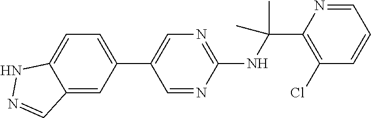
C1(C2=CN=C(NC(C3=C(Cl)C=CC=N3)(C)C)N=C2)=CC=C2C(=C1)C=NN2
